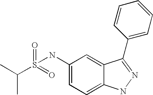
C(S(=O)(=O)NC1=CC=C2C(=C1)C(C1=CC=CC=C1)=NN2)(C)C
